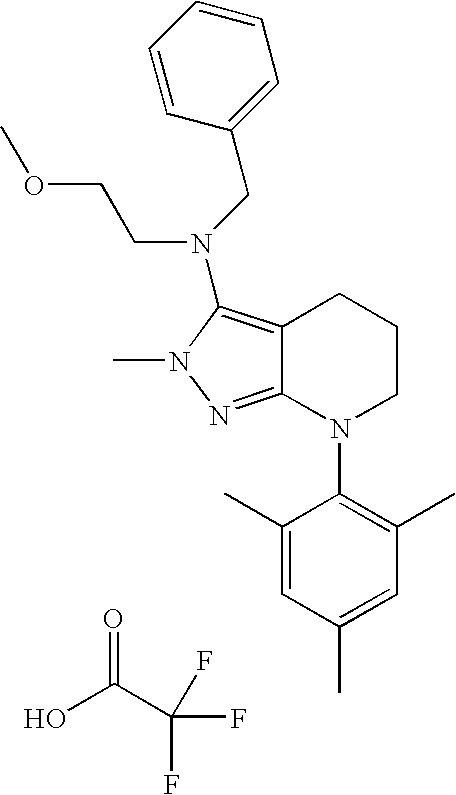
OC(C(F)(F)F)=O.C12=NN(C)C(N(CCOC)CC3=CC=CC=C3)=C1CCCN2C1=C(C)C=C(C)C=C1C
